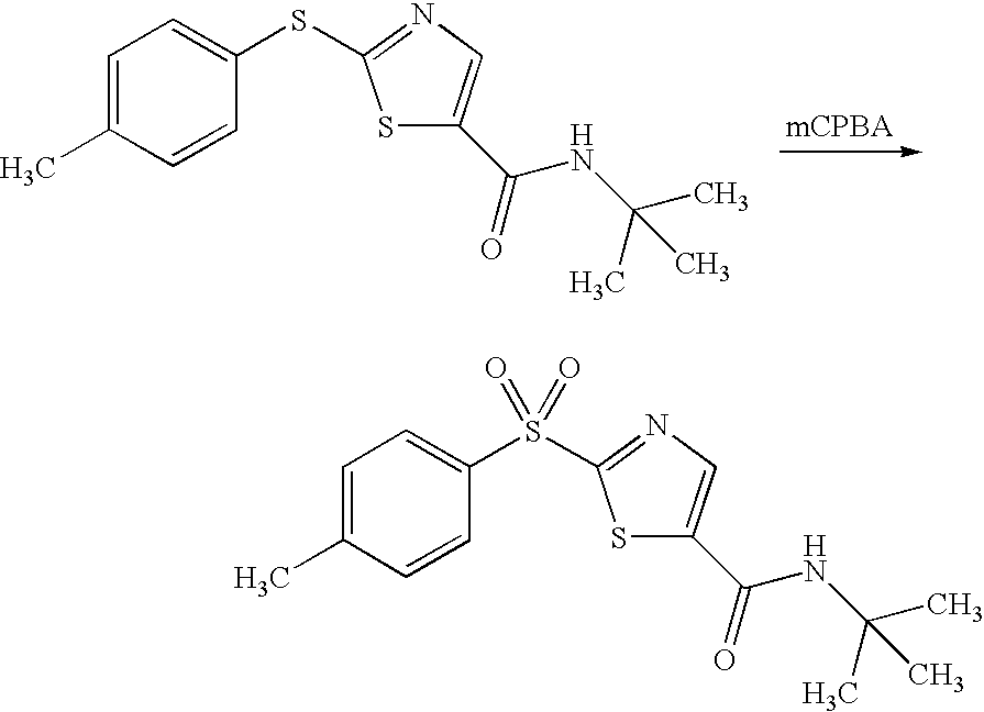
C1=C(C)C=CC(SC2=NC=C(C(NC(C)(C)C)=O)S2)=C1.C1=C(C)C=CC(S(C2=NC=C(C(NC(C)(C)C)=O)S2)(=O)=O)=C1
